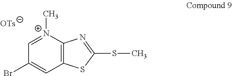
[N+]1(C)=CC(Br)=CC2=C1N=C(SC)S2
